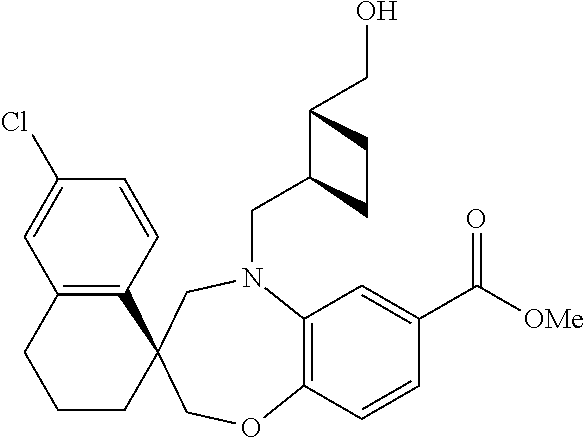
C12=C(C=CC(C([OMe])=O)=C1)OCC1(CN2CC2C(CO)CC2)C2=C(CCC1)C=C(Cl)C=C2
